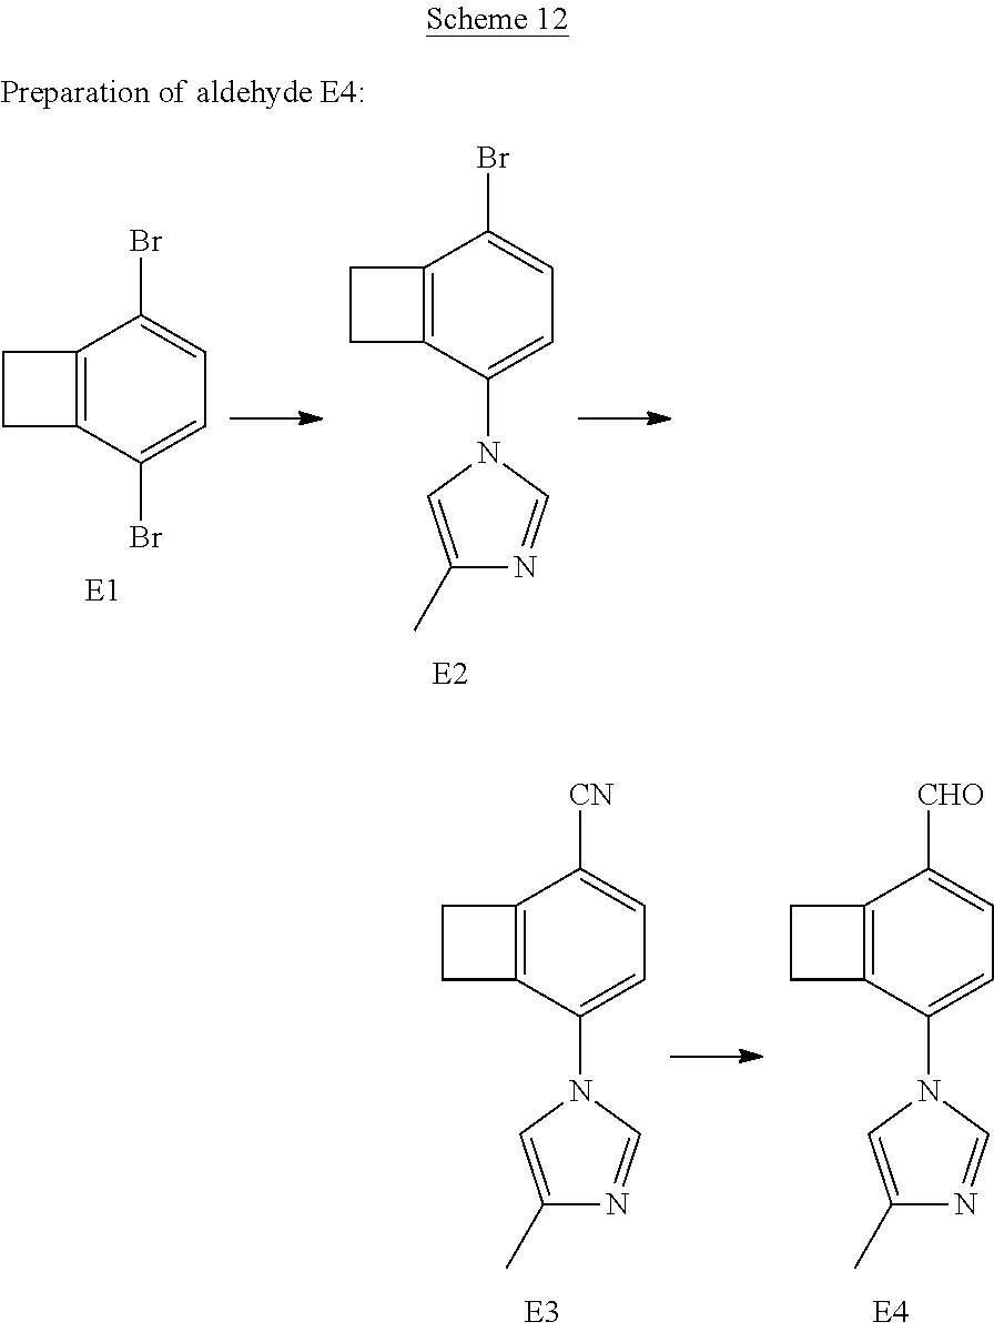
C12=C(C(N3C=NC(C)=C3)=CC=C1[CN])CC2.C12=C(C(N3C=NC(C)=C3)=CC=C1[CHO])CC2.C12=C(C(Br)=CC=C1Br)CC2.C12=C(C(N3C=NC(C)=C3)=CC=C1Br)CC2
